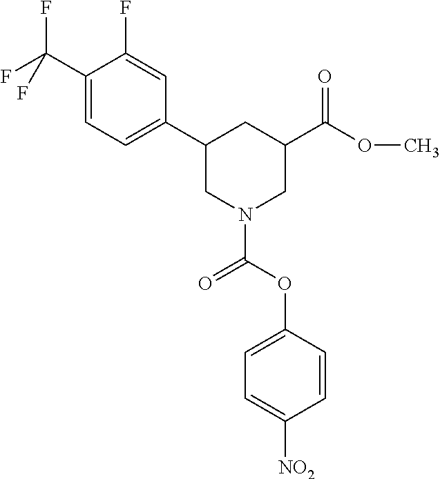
C1(C2CN(C(OC3=CC=C([NO2])C=C3)=O)CC(C(=O)OC)C2)=CC=C(C(F)(F)F)C(F)=C1
